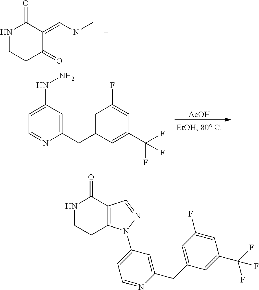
N1CCC(=O)C(=CN(C)C)C1=O.[AcOH].C1=C(NN)C=C(CC2=CC(F)=CC(C(F)(F)F)=C2)N=C1.N1CCC2=C(C1=O)C=NN2C1=CC=NC(CC2=CC(F)=CC(C(F)(F)F)=C2)=C1
